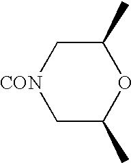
C1(C)C[CON]CC(C)O1
